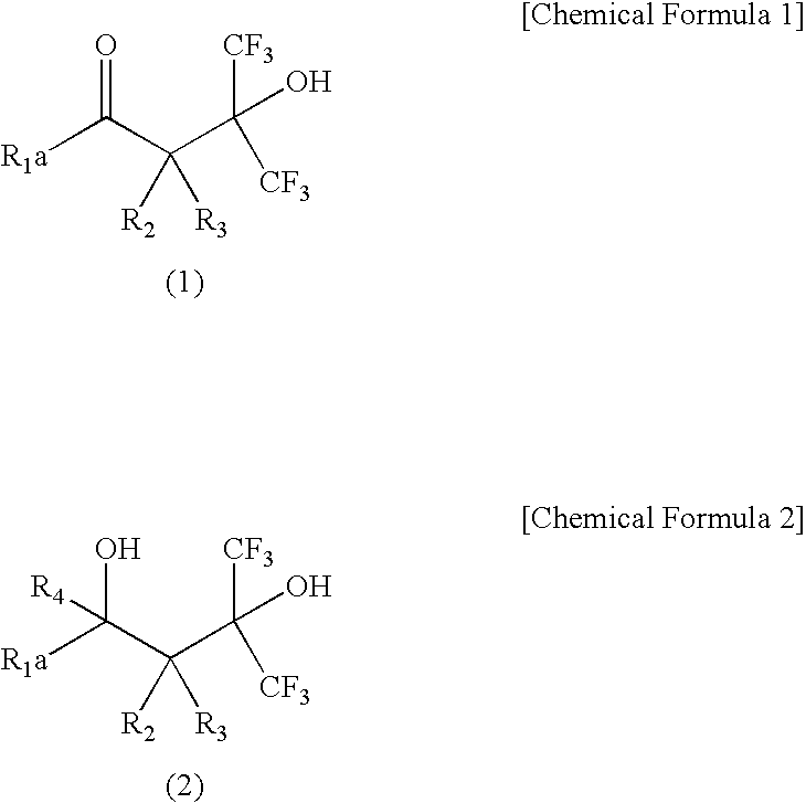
[R1a]C(C(C([CF3])(O)[CF3])([R2])[R3])=O.[R1a]C(C(C([CF3])(O)[CF3])([R2])[R3])(O)[R4]
